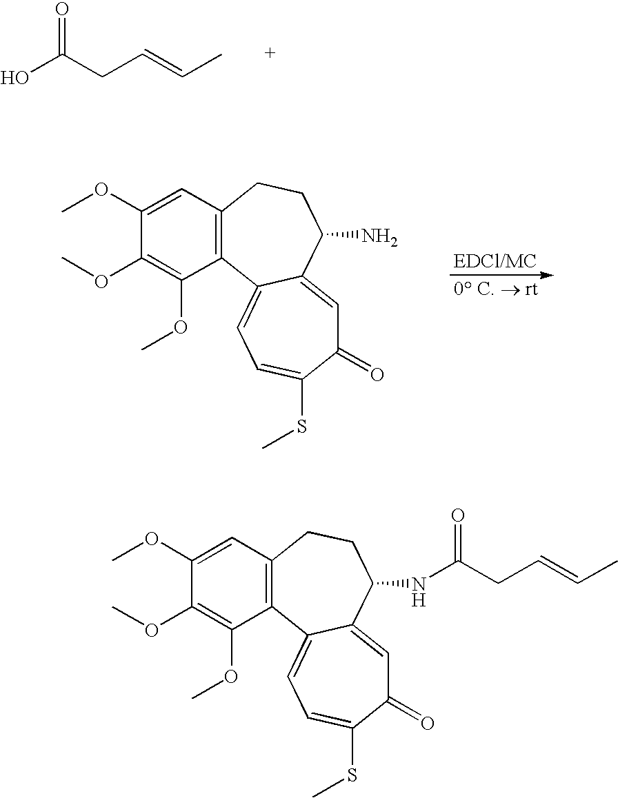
OC(CC=CC)=O.C1(OC)=CC2=C(C(OC)=C1OC)C1=CC=C(SC)C(=O)C=C1C(N)CC2.C1(OC)=CC2=C(C(OC)=C1OC)C1=CC=C(SC)C(=O)C=C1C(NC(CC=CC)=O)CC2
